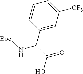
C1=CC(C(C(=O)O)N[Boc])=CC([CF3])=C1
